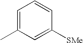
C1=C(C)C=C([SMe])C=C1
